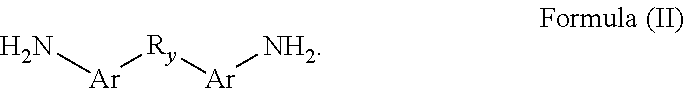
N[Ar][Ry][Ar][NH2]
